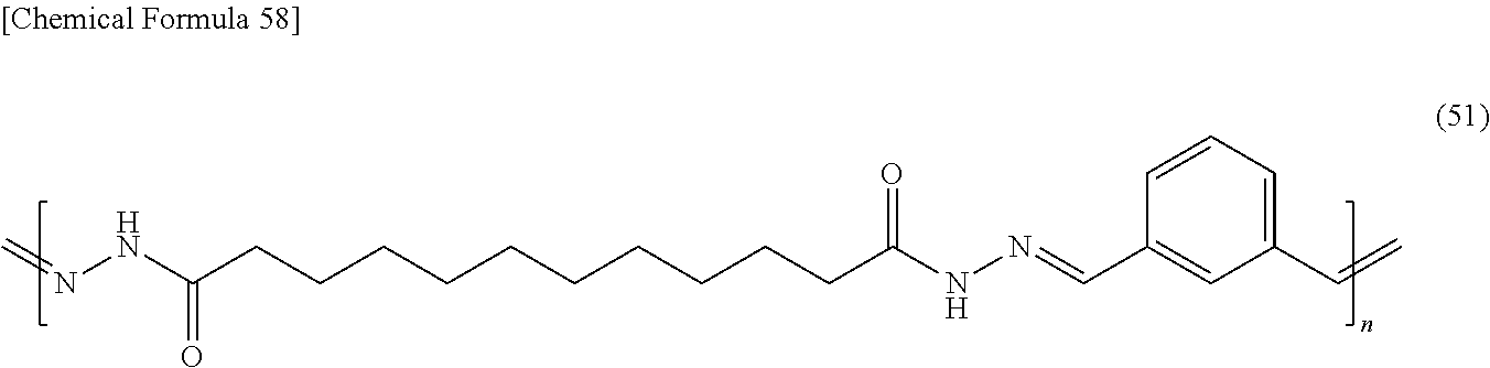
C=NNC(CCCCCCCCCCC(NN=CC1=CC(C=C)=CC=C1)=O)=O
